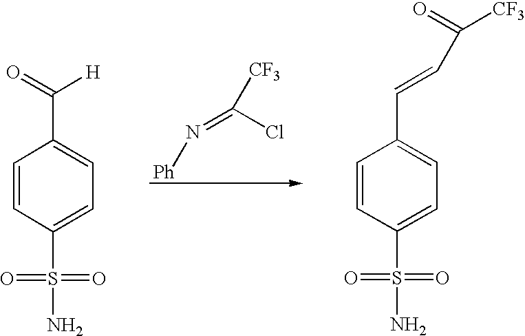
N(=C(Cl)[CF3])[Ph].C1=CC(S(N)(=O)=O)=CC=C1C([H])=O.C1=CC(S(N)(=O)=O)=CC=C1C=CC(=O)[CF3]
